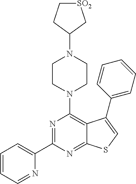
C1(C2=NC(N3CCN(C4C[SO2]CC4)CC3)=C3C(=N2)SC=C3C2=CC=CC=C2)=CC=CC=N1
